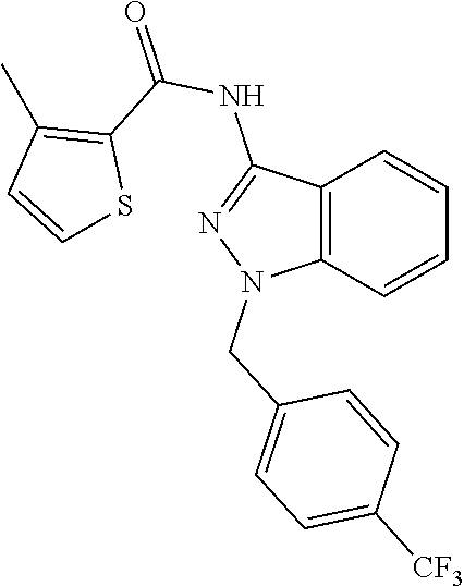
C12=C(C=CC=C1)N(CC1=CC=C([CF3])C=C1)N=C2NC(=O)C1=C(C)C=CS1
